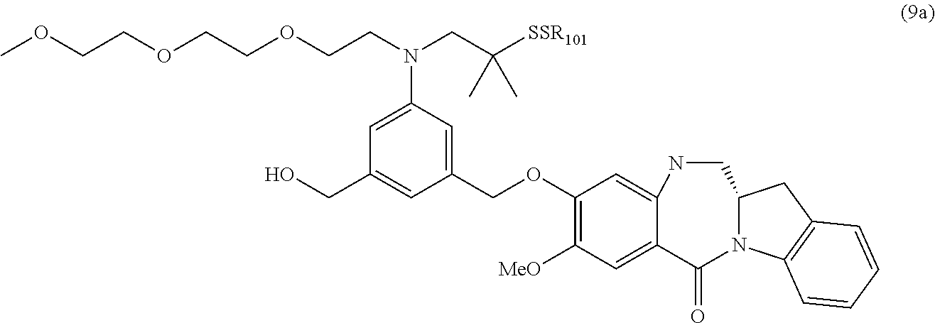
C1(COC2=C([MeO])C=C3C(=C2)NCC2N(C3=O)C3=C(C2)C=CC=C3)=CC(N(CCOCCOCCOC)CC([SSR101])(C)C)=CC(CO)=C1
